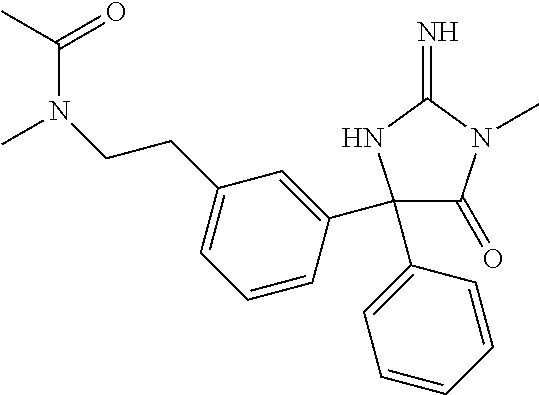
C1(C2=CC(CCN(C)C(=O)C)=CC=C2)(C2=CC=CC=C2)C(=O)N(C)C(=N)N1
